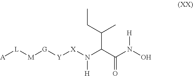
[X](N(C(C(CC)C)C(N([H])O)=O)[H])[Y][G][M][L][A]
